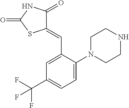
C1=C(N2CCNCC2)C(C=C2C(=O)NC(=O)S2)=CC(C(F)(F)F)=C1
